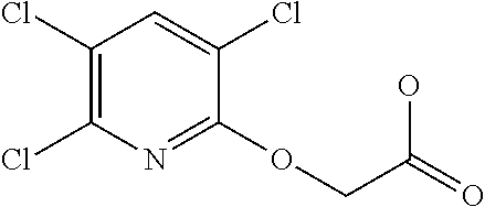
C1(Cl)=C(Cl)N=C(OCC(=O)O)C(Cl)=C1
